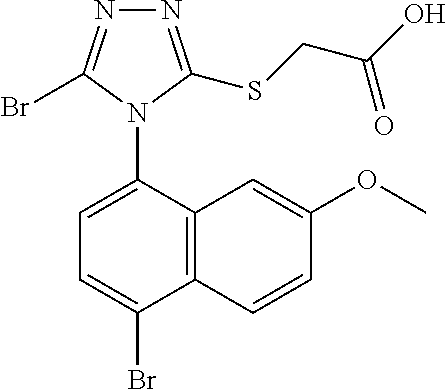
C12=C(C(N3C(Br)=NN=C3SCC(O)=O)=CC=C1Br)C=C(OC)C=C2
